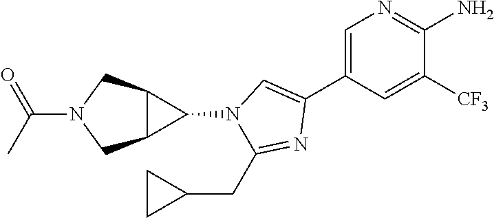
C1=C(C2=CN(C3C4C3CN(C(C)=O)C4)C(CC3CC3)=N2)C=C([CF3])C(N)=N1
